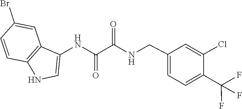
N(C(=O)C(=O)NCC1=CC=C(C(F)(F)F)C(Cl)=C1)C1=CNC2=C1C=C(Br)C=C2
